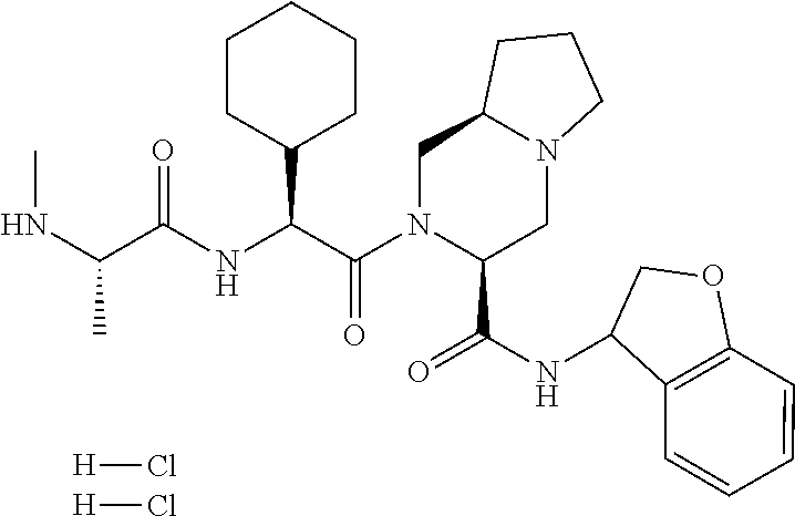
[H]Cl.[H]Cl.C1CC(C(C(N2C(C(NC3COC4=C3C=CC=C4)=O)CN3C(C2)CCC3)=O)NC(C(NC)C)=O)CCC1
